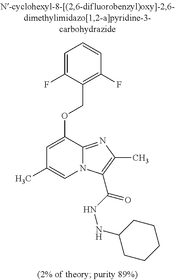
C1=C(F)C(COC2=CC(C)=CN3C2=NC(C)=C3C(NNC2CCCCC2)=O)=C(F)C=C1
